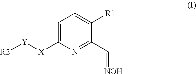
C1=C([X][Y][R2])N=C(C=[NOH])C([R1])=C1
